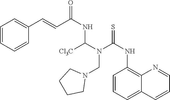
C1CCCN1CN(C(NC(C=CC1=CC=CC=C1)=O)[Cl3C])C(NC1=C2C(=CC=C1)C=CC=N2)=S
